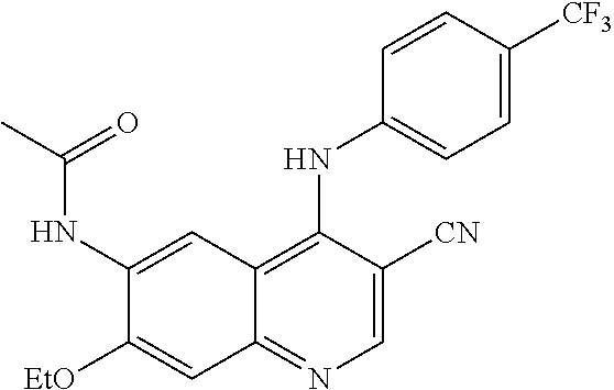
C1(NC(C)=O)=CC2=C(NC3=CC=C([CF3])C=C3)C([CN])=CN=C2C=C1[OEt]
